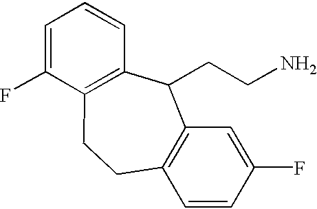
C1=CC(F)=CC2=C1CCC1=C(C2CCN)C=CC=C1F
